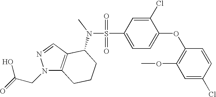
O=S(=O)(C1=CC=C(OC2=C(OC)C=C(Cl)C=C2)C(Cl)=C1)N(C1C2=C(N(CC(=O)O)N=C2)CCC1)C
